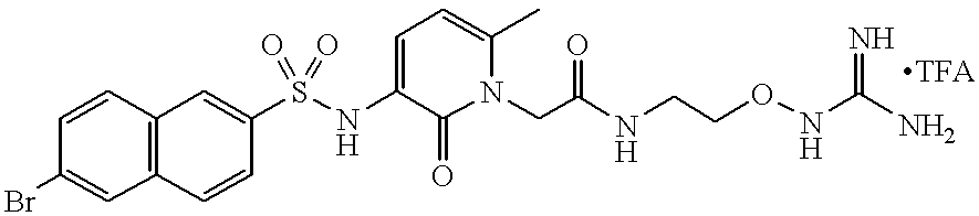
C12=C(C=CC(S(NC3=CC=C(C)N(CC(NCCONC(N)=N)=O)C3=O)(=O)=O)=C1)C=C(Br)C=C2
